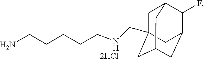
C1C2(CNCCCCCN)CC3CC(C(F)C1C3)C2
